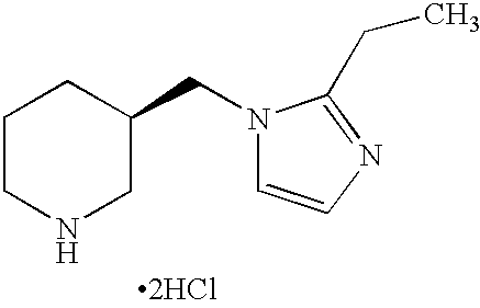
N1(CC2CCCNC2)C=CN=C1CC.[2HCl]
